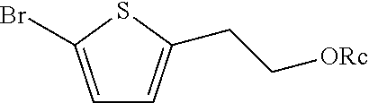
C1=C(Br)SC(CC[ORc])=C1
